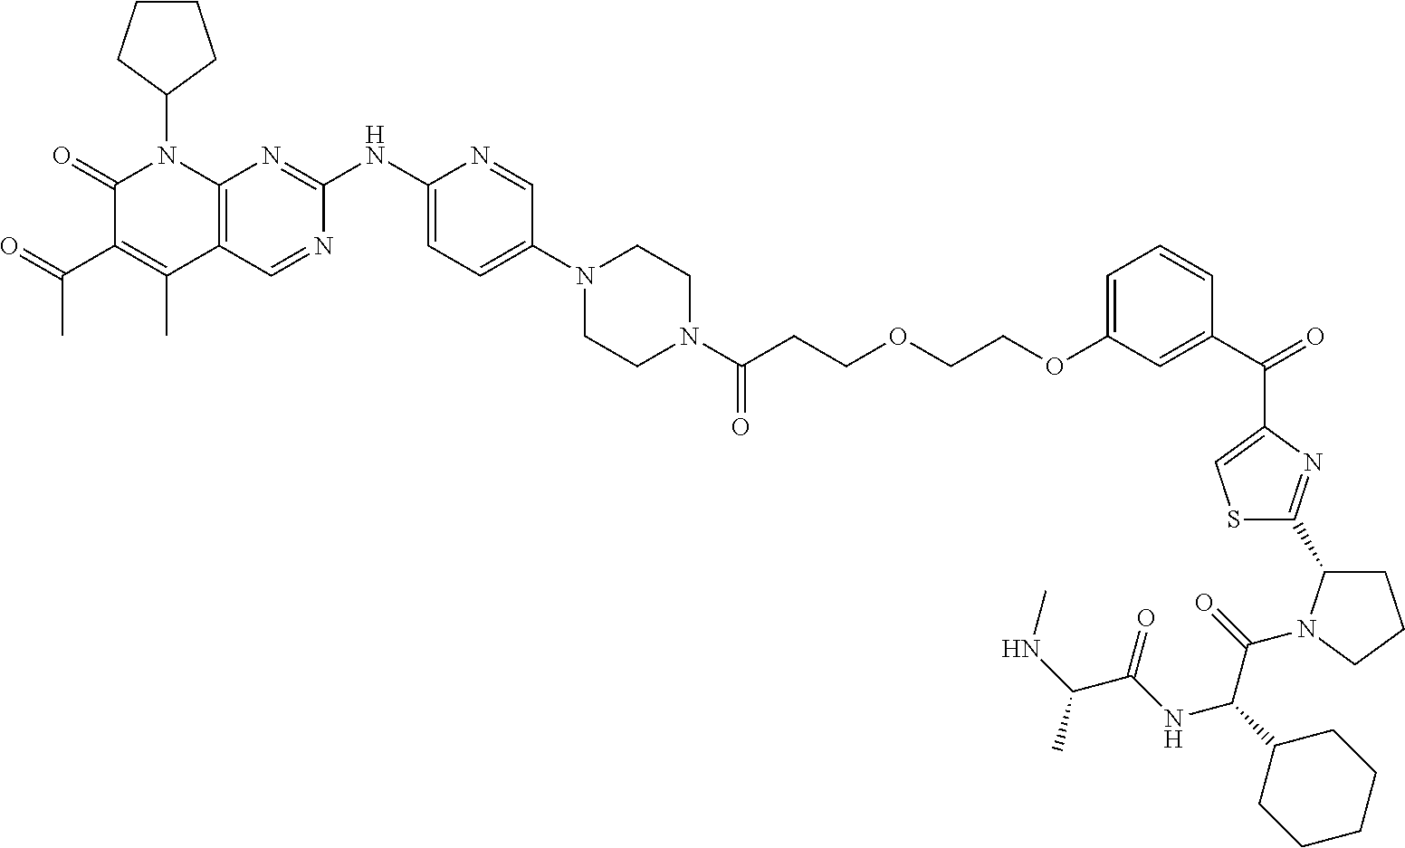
C1(=O)C(C(C)=O)=C(C)C2=C(N1C1CCCC1)N=C(NC1=CC=C(N3CCN(C(CCOCCOC4=CC=CC(C(=O)C5=CSC(C6CCCN6C(=O)C(C6CCCCC6)NC(C(NC)C)=O)=N5)=C4)=O)CC3)C=N1)N=C2
